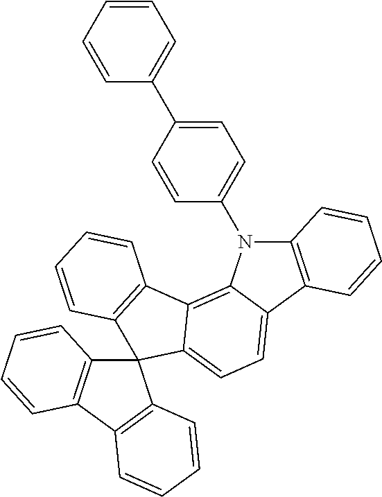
C12=C(C3=CC=C4C(=C3N1C1=CC=C(C3=CC=CC=C3)C=C1)C1=C(C43C4=C(C5=C3C=CC=C5)C=CC=C4)C=CC=C1)C=CC=C2
